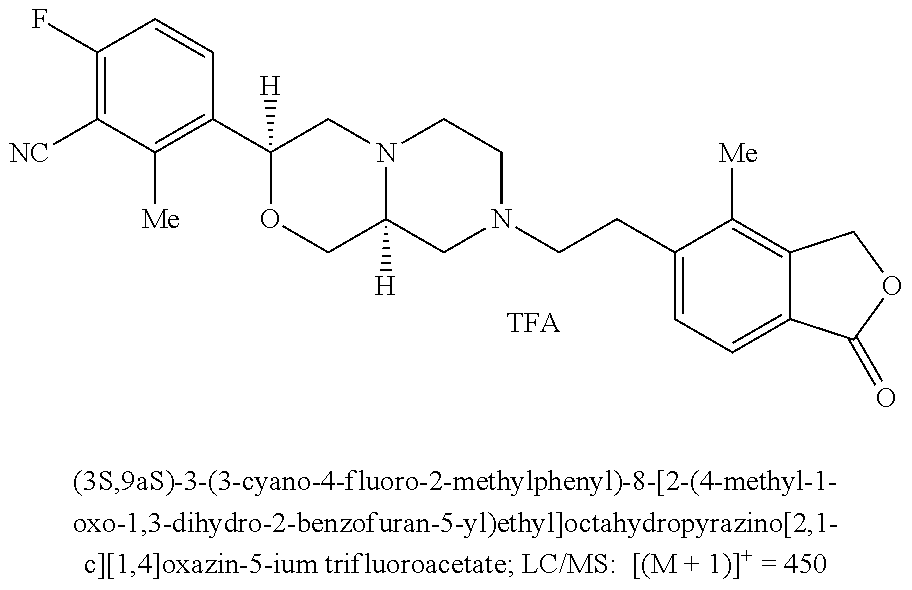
C1([NC])=C(F)C=CC(C2([H])OCC3([H])N(C2)CCN(CCC2=CC=C4C(=C2[Me])COC4=O)C3)=C1[Me].[TFA]
